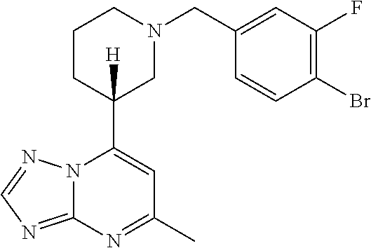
N12C(=NC=N1)N=C(C)C=C2C1([H])CN(CC2=CC(F)=C(Br)C=C2)CCC1
